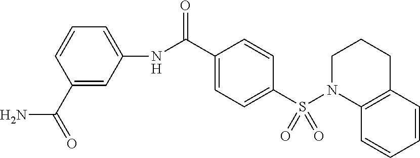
C1(NC(C2=CC=C(S(N3C4=C(CCC3)C=CC=C4)(=O)=O)C=C2)=O)=CC=CC(C(=O)N)=C1
